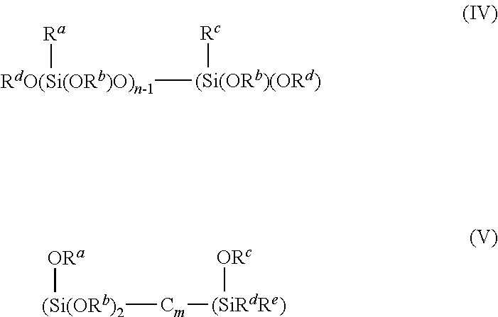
[(Si(ORb)2]([Cm][(SiRdRe)][ORc])[ORa].[RdO(Si(ORb)O)n-1]([(Si(ORb)(ORd)][Rc])[Ra]
